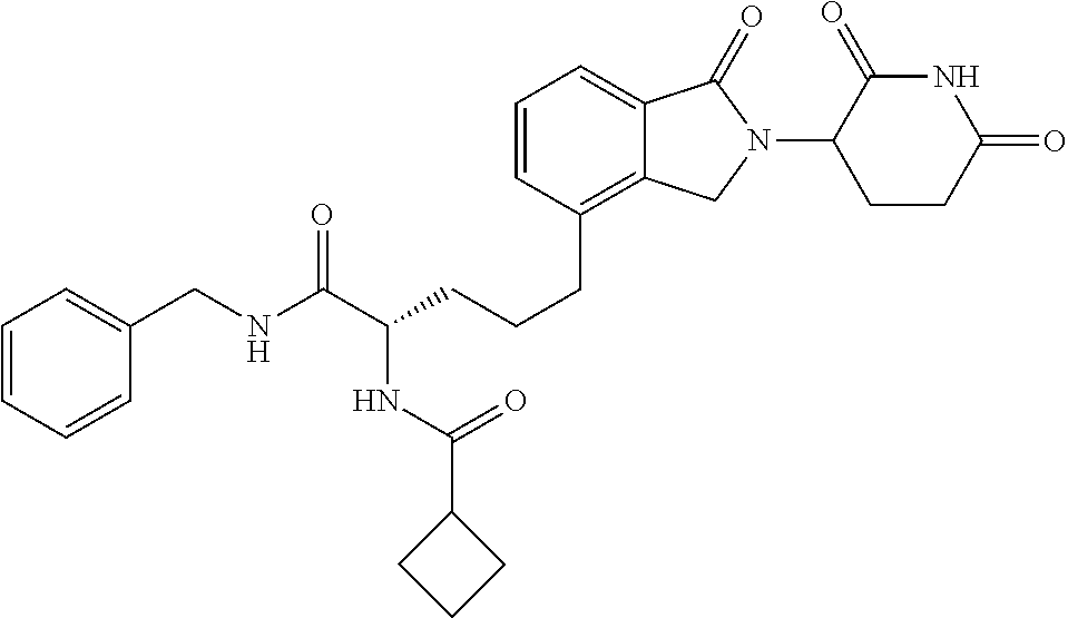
C(CCC1=C2C(=CC=C1)C(=O)N(C1C(=O)NC(=O)CC1)C2)C(C(NCC1=CC=CC=C1)=O)NC(=O)C1CCC1
